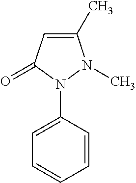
C1(C)=CC(=O)N(C2=CC=CC=C2)N1C
